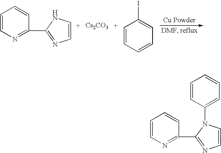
C1=CN=C(C2=NC=CN2)C=C1.[Cs2CO3].C1=CC=CC=C1I.C1=CN=C(C2=NC=CN2C2=CC=CC=C2)C=C1
